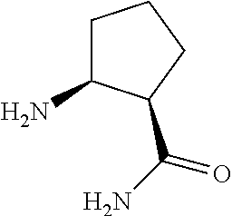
C1C(N)C(C(=O)N)CC1
